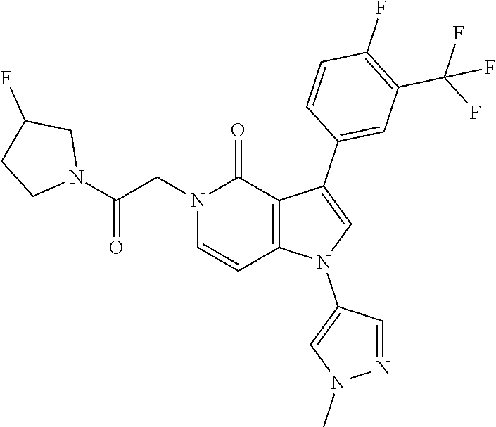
C1(F)=C(C(F)(F)F)C=C(C2=CN(C3=CN(C)N=C3)C3=C2C(=O)N(CC(N2CC(F)CC2)=O)C=C3)C=C1
